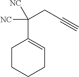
C1CCCC=C1C(CC#C)([NC])[NC]
